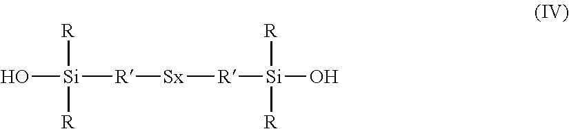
O[Si]([R][Sx][R][Si]([R])([R])O)([R])[R]
